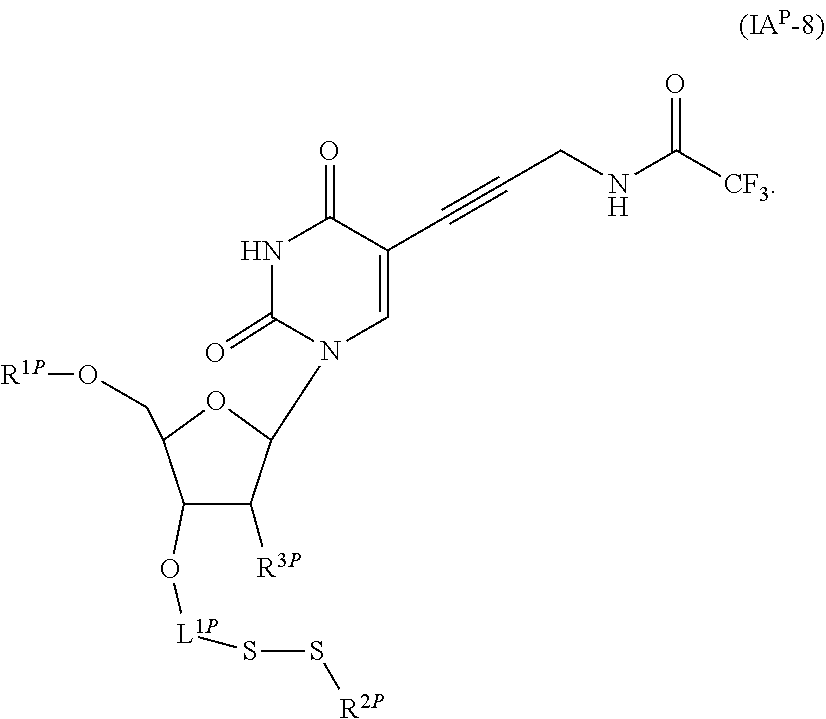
[R2P]SS[L1P]OC1C(CO[R1P])OC(N2C(=O)NC(=O)C(C#CCNC(=O)[CF3])=C2)C1[R3P]
